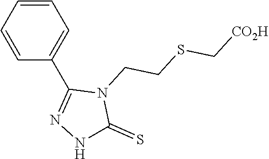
C1=CC=CC(C2=NNC(=S)N2CCSC[CO2H])=C1
